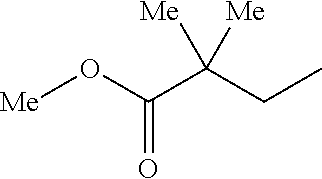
C(C(CC)([Me])[Me])(O[Me])=O
